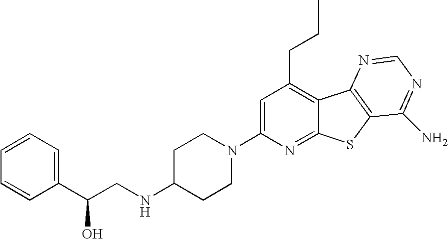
C1=C(N2CCC(NCC(C3=CC=CC=C3)O)CC2)N=C2C(=C1CCC)C1=C(S2)C(N)=NC=N1
